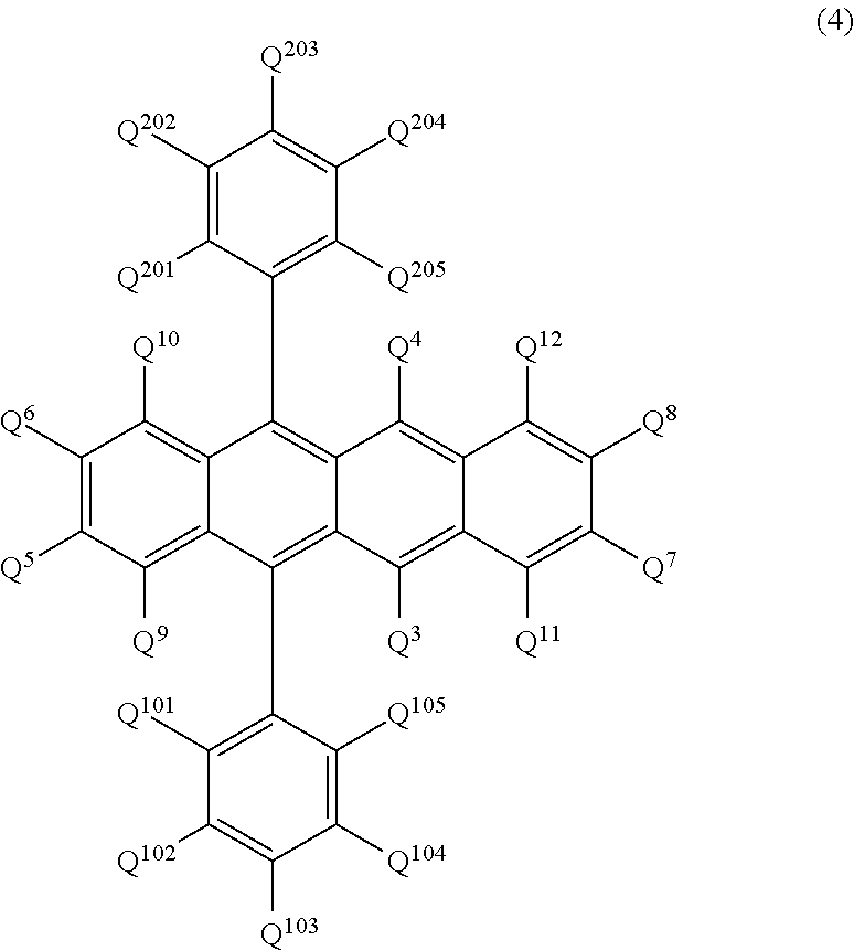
C1([Q6])=C([Q5])C([Q9])=C2C(=C1[Q10])C(C1=C([Q205])C([Q204])=C([Q203])C([Q202])=C1[Q201])=C1C(=C2C2=C([Q101])C([Q102])=C([Q103])C([Q104])=C2[Q105])C([Q3])=C2C(=C1[Q4])C([Q12])=C([Q8])C([Q7])=C2[Q11]
